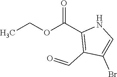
CCOC(C1=C(C=O)C(Br)=CN1)=O
